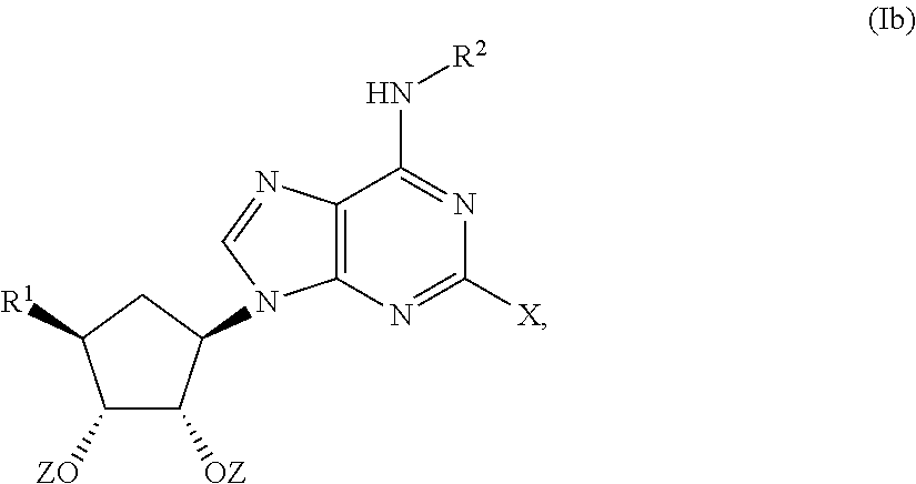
C1C(N2C3=C(C(N[R2])=NC([X])=N3)N=C2)C([OZ])C([ZO])C1[R1]
